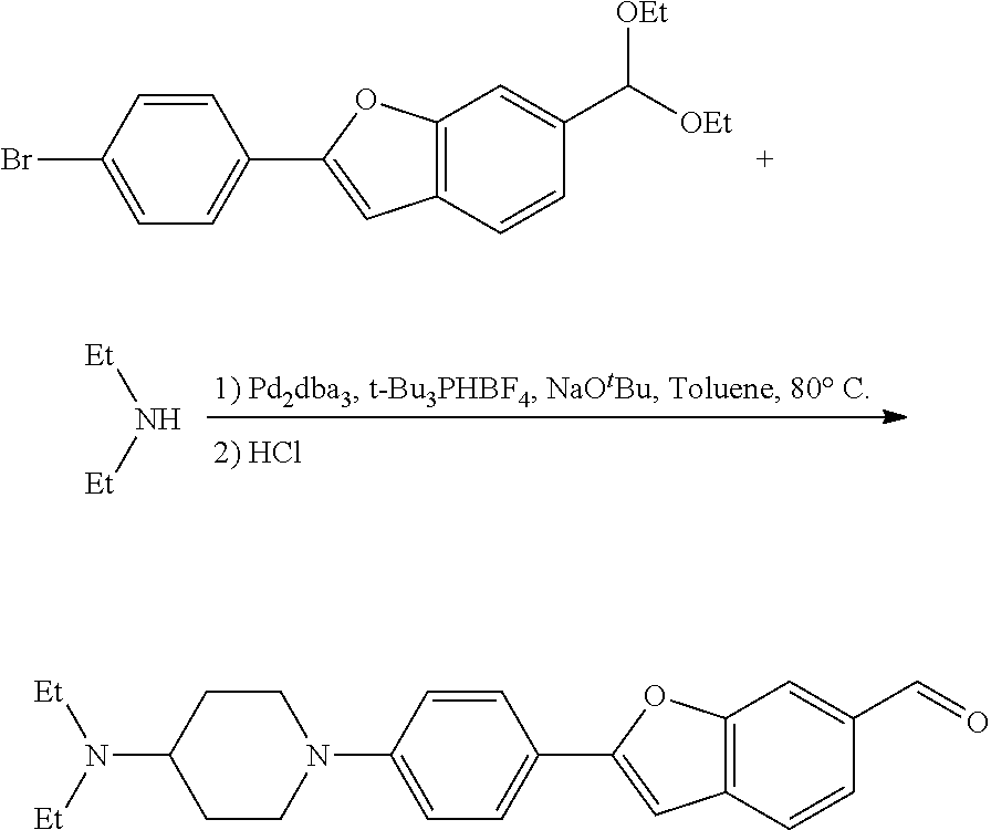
BrC1=CC=C(C2=CC3=C(O2)C=C(C([OEt])[OEt])C=C3)C=C1.[Et]N[Et].C1CN(C2=CC=C(C3=CC4=C(O3)C=C(C=O)C=C4)C=C2)CCC1N([Et])[Et]
